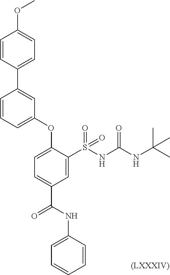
C1(OC)=CC=C(C2=CC(OC3=CC=C(C(=O)NC4=CC=CC=C4)C=C3S(NC(NC(C)(C)C)=O)(=O)=O)=CC=C2)C=C1.[(LXXXIV)]
